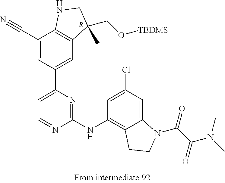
[R].C1(C#N)=CC(C2=CC=NC(NC3=C4C(=CC(Cl)=C3)N(C(C(=O)N(C)C)=O)CC4)=N2)=CC2=C1NCC2(CO[TBDMS])C
